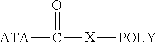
[ATA]C([X][POLY])=O
